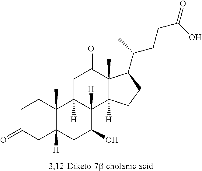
C1C(=O)CC2([H])C(C)(C1)C1([H])C([H])(C(O)C2)C2([H])C(C)(C(=O)C1)C(C(CCC(=O)O)C)CC2
